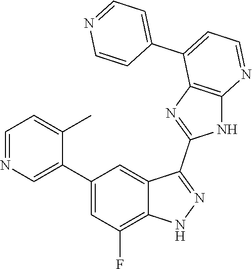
C1=NC=C(C2=CC(F)=C3C(=C2)C(C2=NC4=C(N2)N=CC=C4C2=CC=NC=C2)=NN3)C(C)=C1
